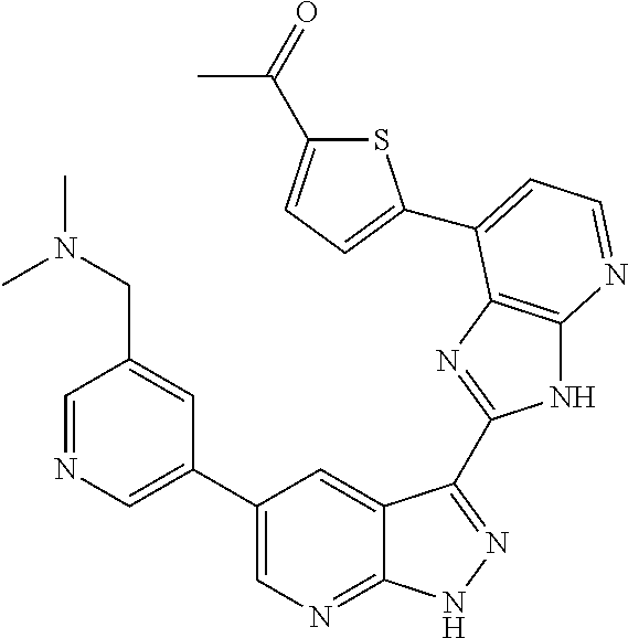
C1=NC=C(C2=CN=C3C(=C2)C(C2=NC4=C(N2)N=CC=C4C2=CC=C(C(=O)C)S2)=NN3)C=C1CN(C)C
